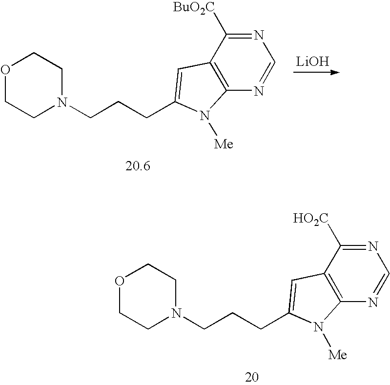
O1CCN(CCCC2=CC3=C(N=CN=C3[BuO2C])N2[Me])CC1.[LiOH].O1CCN(CCCC2=CC3=C(N=CN=C3[HO2C])N2[Me])CC1
